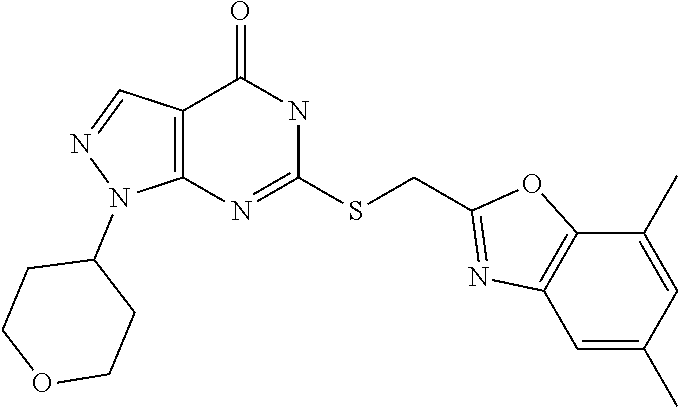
C1(SCC2=NC3=C(O2)C(C)=CC(C)=C3)=NC2=C(C(=O)N1)C=NN2C1CCOCC1
